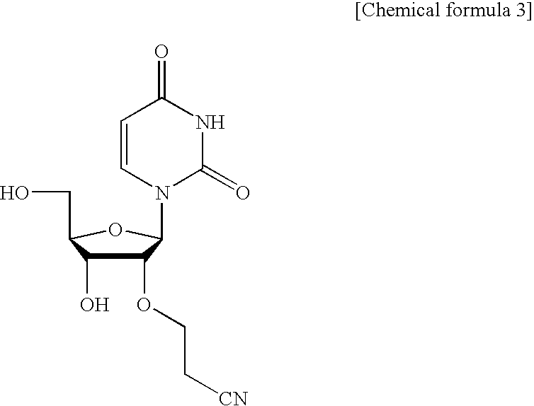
C1(OCC[CN])C(O)C(CO)OC1N1C(=O)NC(=O)C=C1
